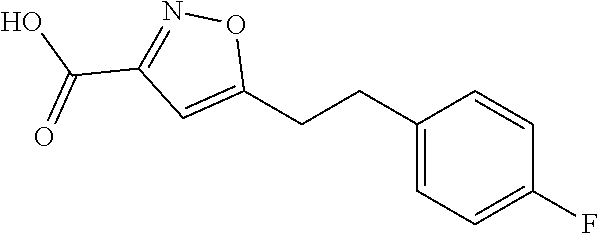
C1(CCC2=CC=C(F)C=C2)=CC(C(O)=O)=NO1
